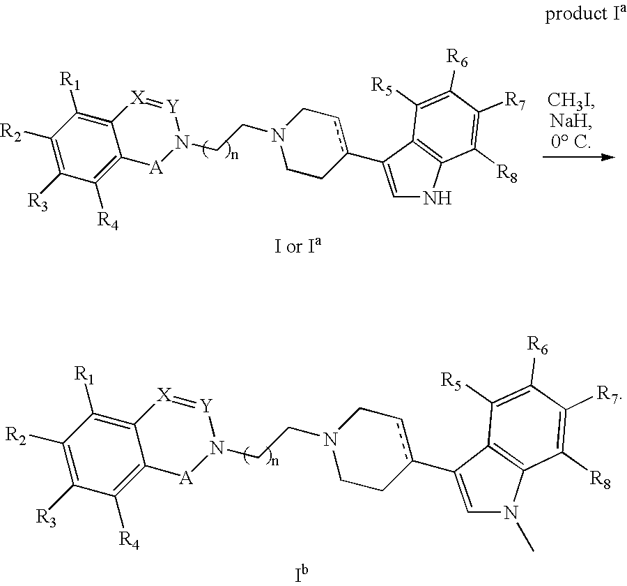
c1(C2=CNC3=C2C([R5])=C([R6])C([R7])=C3[R8])cCN(CCN2[Y]=[X]C3=C([R1])C([R2])=C([R3])C([R4])=C3[A]2)CC1.[I or Ia].c1(C2=CN(C)C3=C2C([R5])=C([R6])C([R7])=C3[R8])cCN(CCN2[Y]=[X]C3=C([R1])C([R2])=C([R3])C([R4])=C3[A]2)CC1.[Ib]
